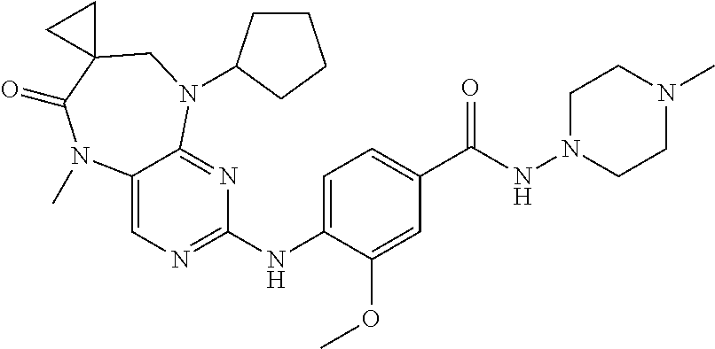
C1(NC2=NC=C3C(=N2)N(C2CCCC2)CC2(C(=O)N3C)CC2)=CC=C(C(NN2CCN(C)CC2)=O)C=C1OC
